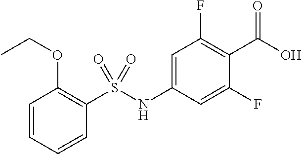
OC(=O)C1=C(F)C=C(NS(C2=C(OCC)C=CC=C2)(=O)=O)C=C1F
